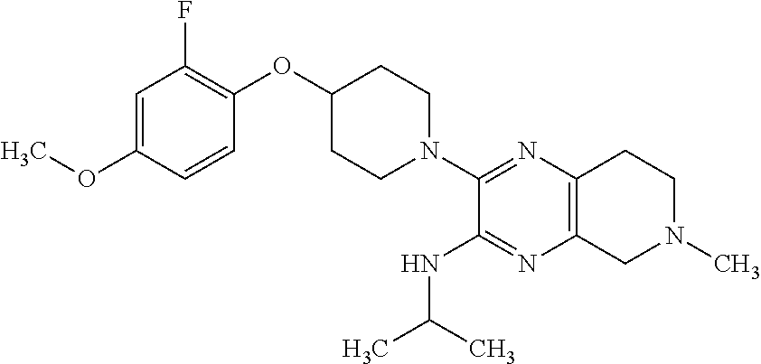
C1=C(OC)C=CC(OC2CCN(C3=NC4=C(N=C3NC(C)C)CN(C)CC4)CC2)=C1F
